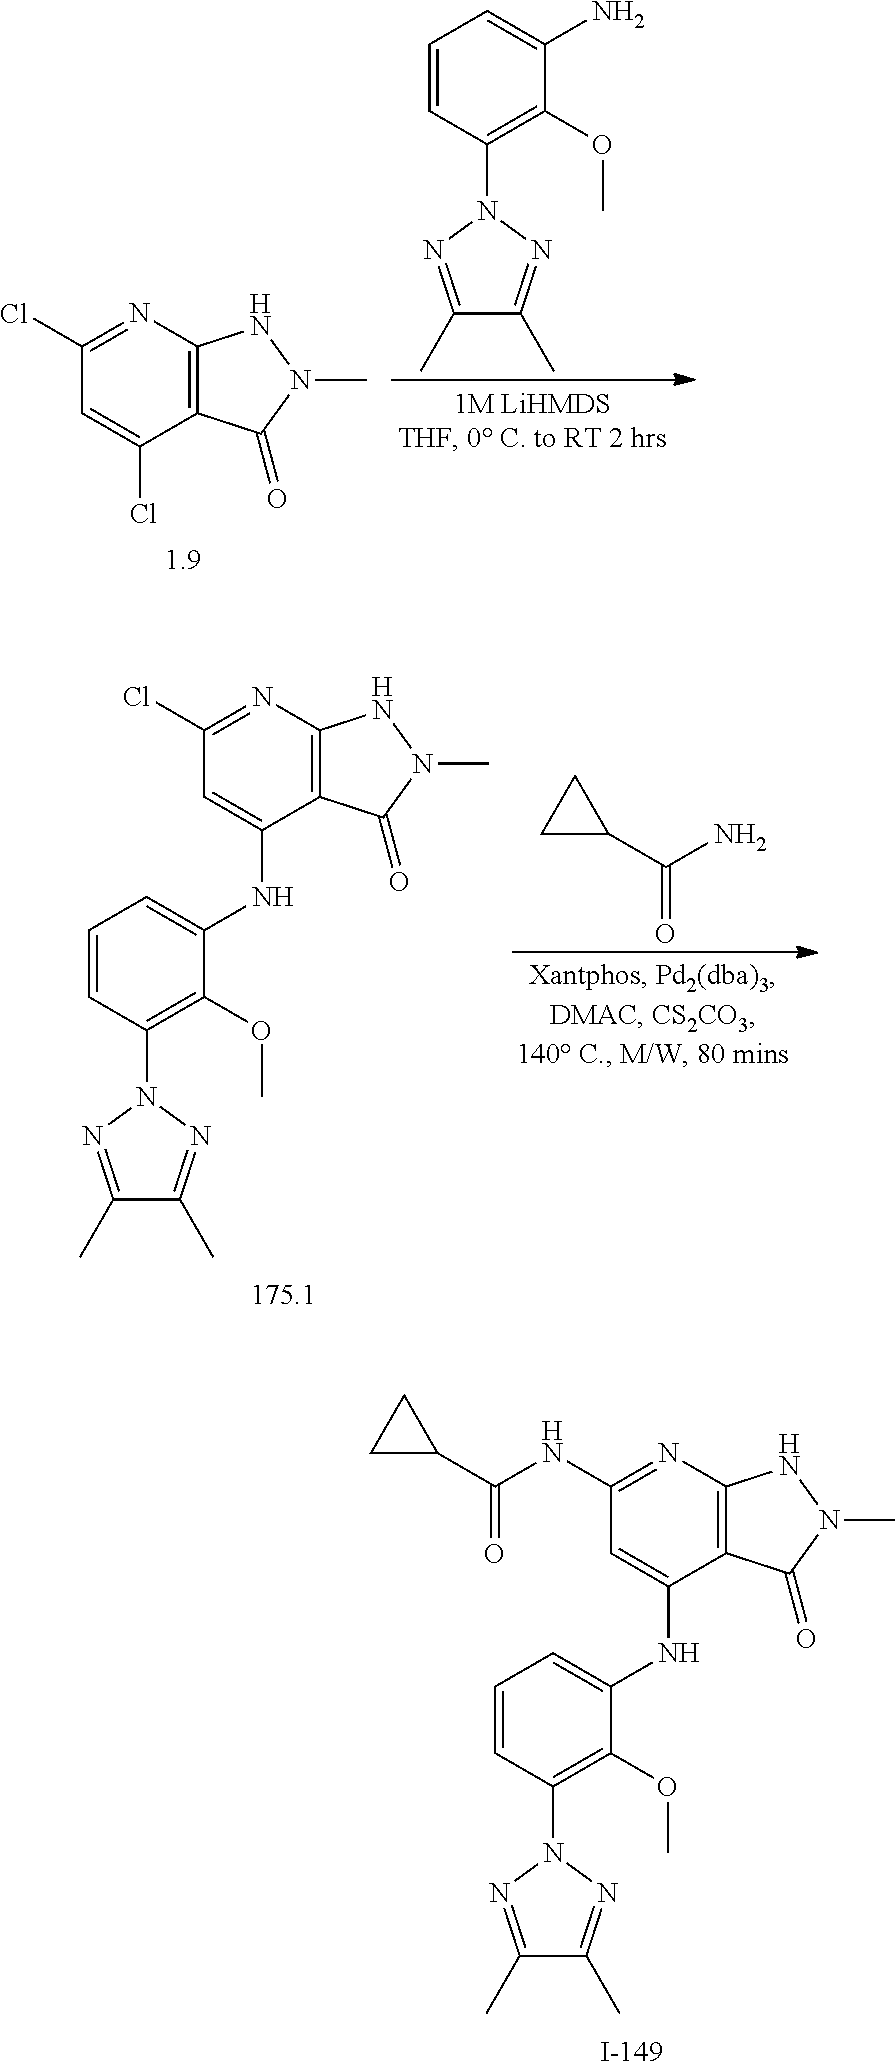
ClC1=CC(Cl)=NC2=C1C(=O)N(C)N2.C1=CC(N2N=C(C)C(C)=N2)=C(OC)C(N)=C1.C1=CC(N2N=C(C)C(C)=N2)=C(OC)C(NC2=CC(Cl)=NC3=C2C(=O)N(C)N3)=C1.C1C(C(N)=O)C1.C1=CC(N2N=C(C)C(C)=N2)=C(OC)C(NC2=CC(NC(C3CC3)=O)=NC3=C2C(=O)N(C)N3)=C1
